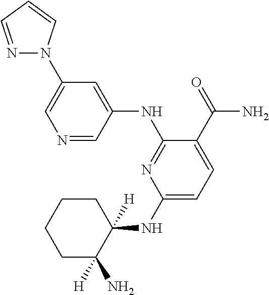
C1(NC2([H])CCCCC2([H])N)=CC=C(C(=O)N)C(NC2=CC(N3N=CC=C3)=CN=C2)=N1
